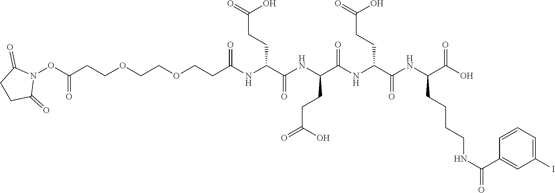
C1C(=O)N(OC(=O)CCOCCOCCC(=O)NC(CCC(=O)O)C(NC(CCC(=O)O)C(NC(CCC(=O)O)C(NC(CCCCNC(C2=CC(I)=CC=C2)=O)C(=O)O)=O)=O)=O)C(=O)C1
